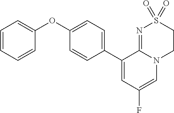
C1(OC2=CC=CC=C2)=CC=C(C2=CC(F)=CN3C2=NS(=O)(=O)CC3)C=C1
